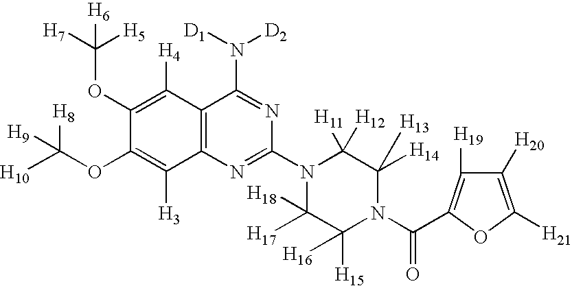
C12=C(N=C(N3C([H18])([H17])C([H15])([H16])N(C(=O)C4=C([H19])C([H20])=C([H21])O4)C([H13])([H14])C3([H11])[H12])N=C1N([D1])[D2])C([H3])=C(OC([H10])([H8])[H9])C(OC([H7])([H5])[H6])=C2[H4]
